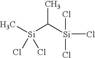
C[Si](C([Si](Cl)(Cl)Cl)C)(Cl)Cl
